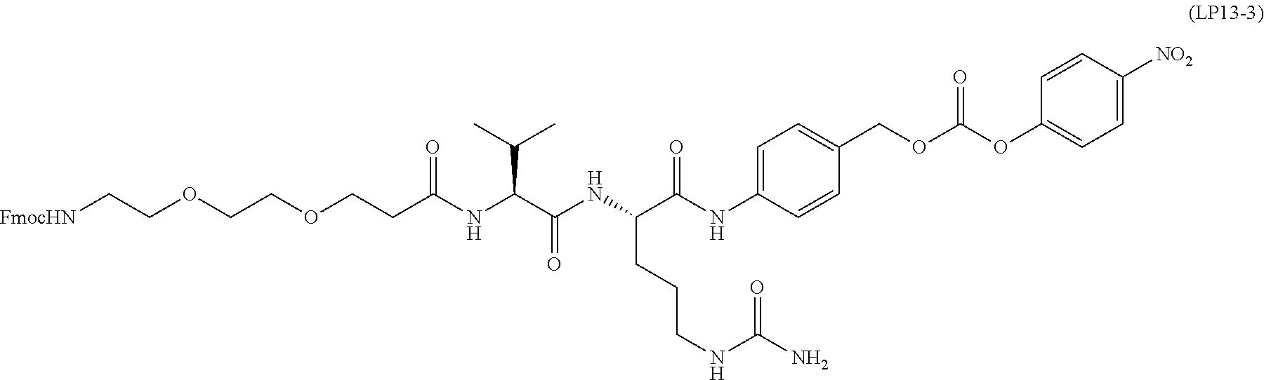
C(OCCC(NC(C(NC(C(NC1=CC=C(COC(OC2=CC=C([NO2])C=C2)=O)C=C1)=O)CCCNC(N)=O)=O)C(C)C)=O)COCC[FmocHN]
